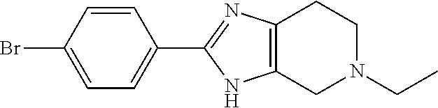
C1=CC(C2=NC3=C(N2)CN(CC)CC3)=CC=C1Br
